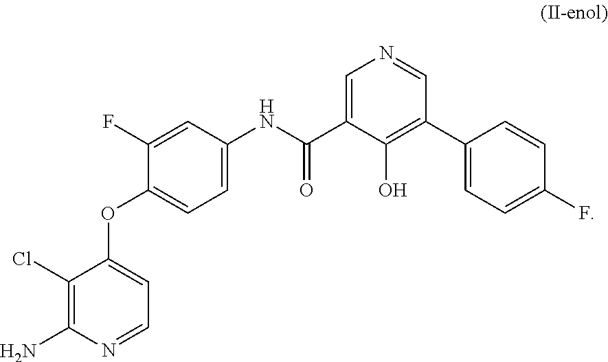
C1=C(NC(=O)C2=CN=CC(C3=CC=C(F)C=C3)=C2O)C=C(F)C(OC2=CC=NC(N)=C2Cl)=C1
